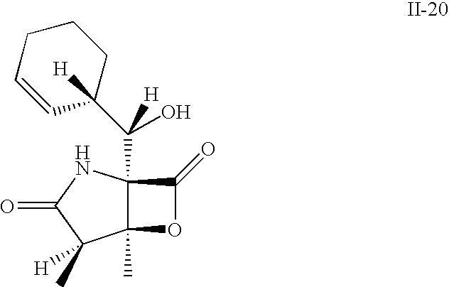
C12(C)C(C(C3([H])CCCC=C3)(O)[H])(NC(=O)C1(C)[H])C(=O)O2
